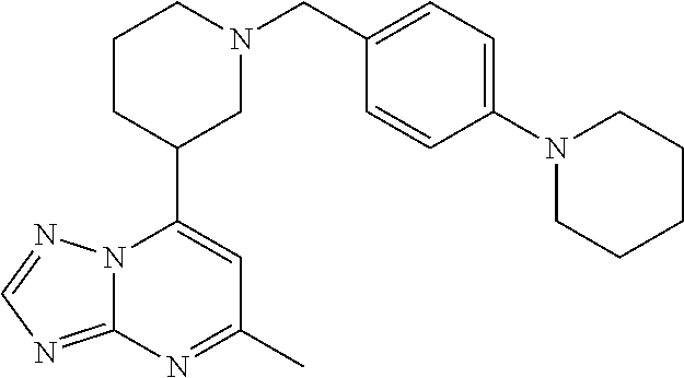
N12C(=NC=N1)N=C(C)C=C2C1CN(CC2=CC=C(N3CCCCC3)C=C2)CCC1
